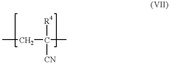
C(C([R4])(C)[CN])C
